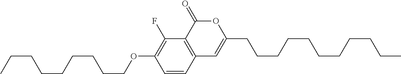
C1=CC2=C(C(F)=C1OCCCCCCCCC)C(=O)OC(CCCCCCCCCCC)=C2
